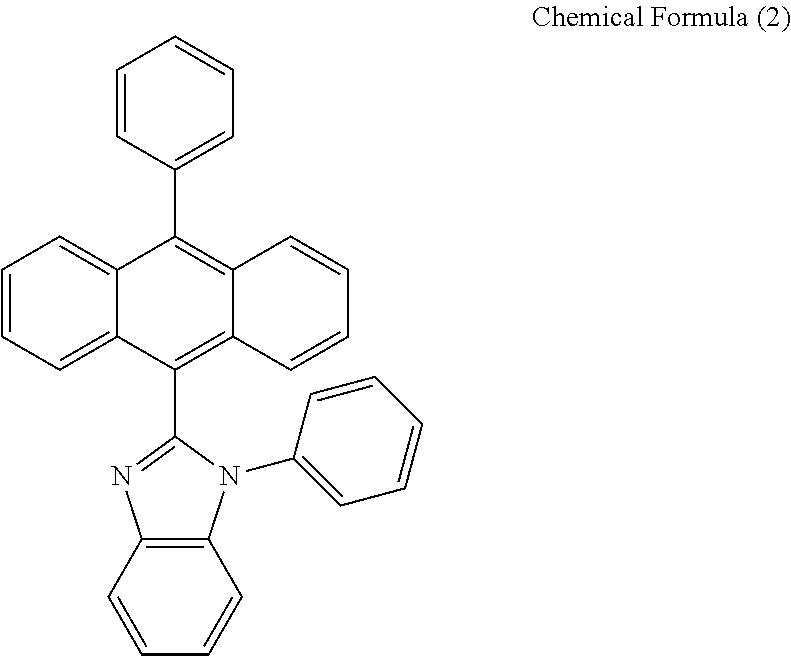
C1=CC=C2C(=C1)C(C1=CC=CC=C1)=C1C(=C2C2=NC3=C(C=CC=C3)N2C2=CC=CC=C2)C=CC=C1
